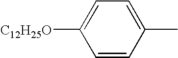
C1=CC(C)=CC=C1[C12H25O]
